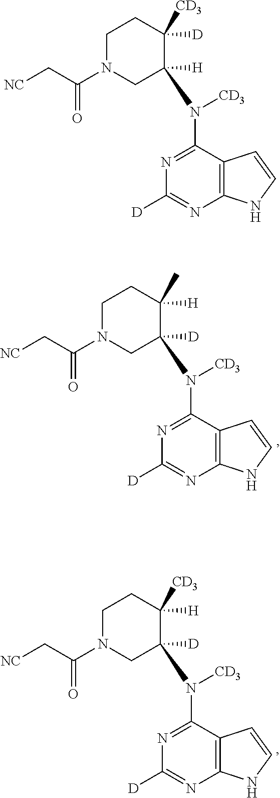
C12=C(C(N([CD3])C3([H])CN(C(C[NC])=O)CCC3([D])[CD3])=NC([D])=N1)C=CN2.C12=C(C(N([CD3])C3([D])CN(C(C[NC])=O)CCC3([H])C)=NC([D])=N1)C=CN2.C12=C(C(N([CD3])C3([D])CN(C(C[NC])=O)CCC3([H])[CD3])=NC([D])=N1)C=CN2
